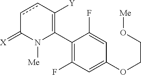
C1(C2=C([Y])ccC(=[X])N2[Me])=C(F)C=C(OCCO[Me])C=C1F
